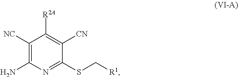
C1([NC])=C(N)N=C(SC[R1])C([CN])=C1[R2A]
